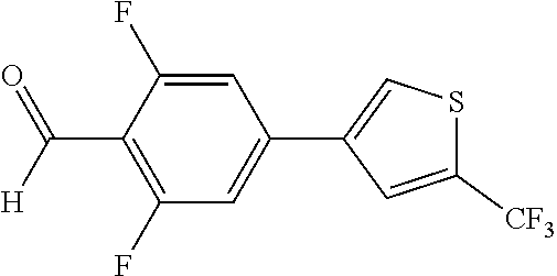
C1(F)=C(C([H])=O)C(F)=CC(C2=CSC([CF3])=C2)=C1
